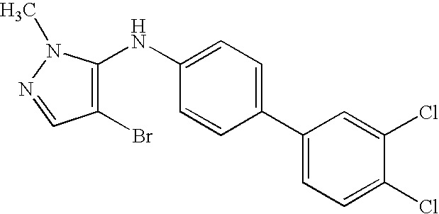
C1(Cl)=CC=C(C2=CC=C(NC3=C(Br)C=NN3C)C=C2)C=C1Cl
